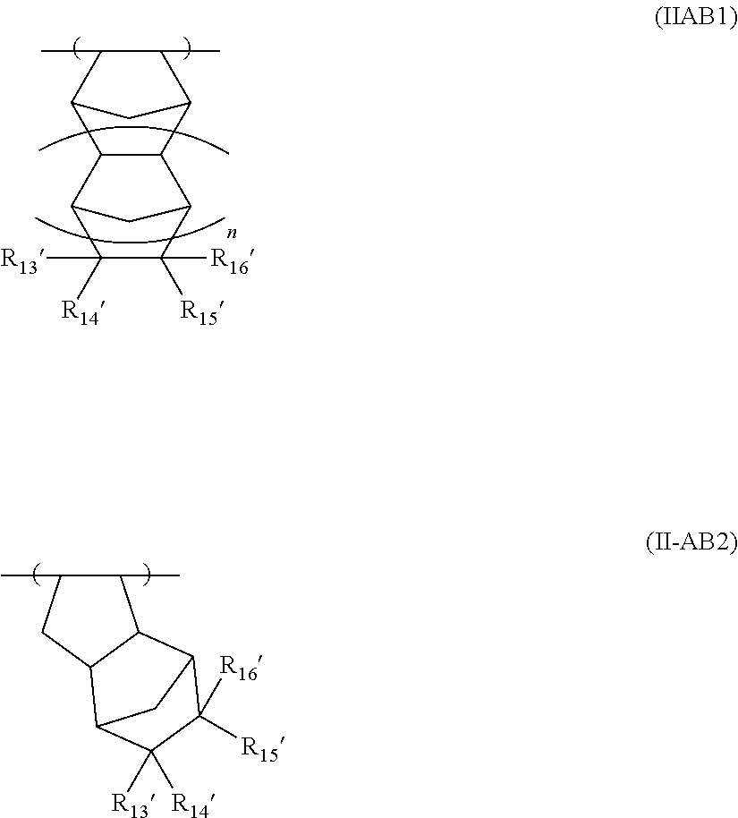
C1(C)C(C)C2C3C(C1C2)C1C([R15])([R16])C([R14])([R13])C3C1.C1(C)C(C)CC2C1C1C([R15])([R16])C([R13])([R14])C2C1
